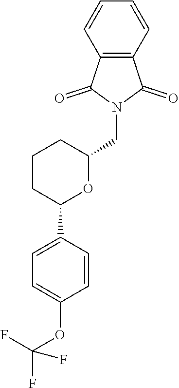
C12=C(C=CC=C1)C(=O)N(CC1CCCC(C3=CC=C(OC(F)(F)F)C=C3)O1)C2=O
